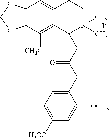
[I-].C12=C(C([CH3O])=C3C(=C1)CC[N+](C)(C)C3CC(CC1=CC=C([H3CO])C=C1[OCH3])=O)OCO2
